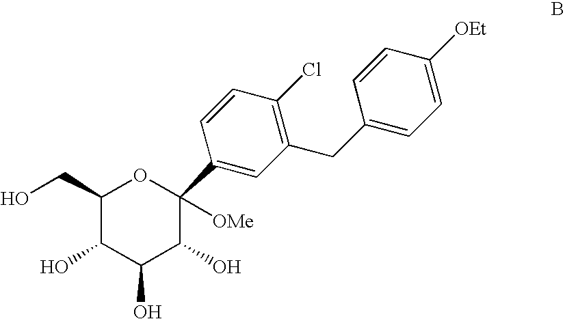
C1(CO)C(O)C(O)C(O)C(C2=CC(CC3=CC=C([OEt])C=C3)=C(Cl)C=C2)([OMe])O1
